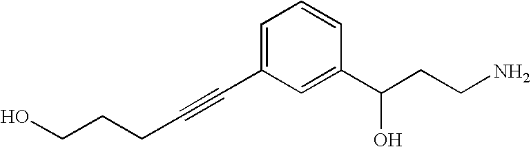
C(CO)CC#CC1=CC=CC(C(CCN)O)=C1
